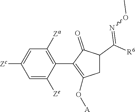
C1=C([Ze])C(C2=C(O[A])CC(C([R6])=NOC)C2=O)=C([Za])C=C1[Zc]
